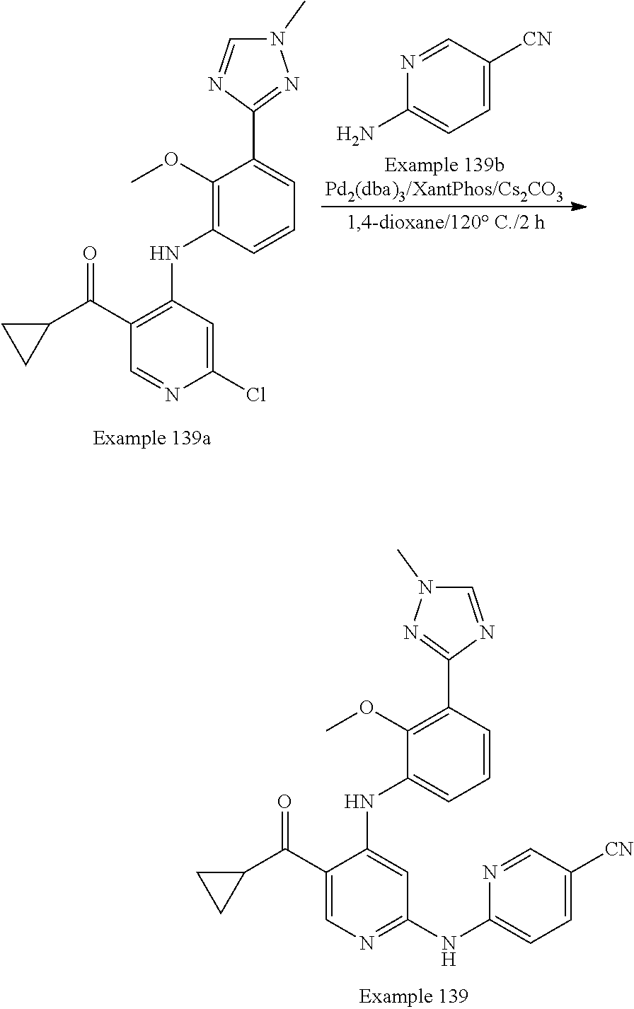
CN1C=NC(C2=CC=CC(NC3=C(C(C4CC4)=O)C=NC(Cl)=C3)=C2OC)=N1.C1=NC(N)=CC=C1[CN].CN1C=NC(C2=C(OC)C(NC3=CC(NC4=CC=C([CN])C=N4)=NC=C3C(C3CC3)=O)=CC=C2)=N1
